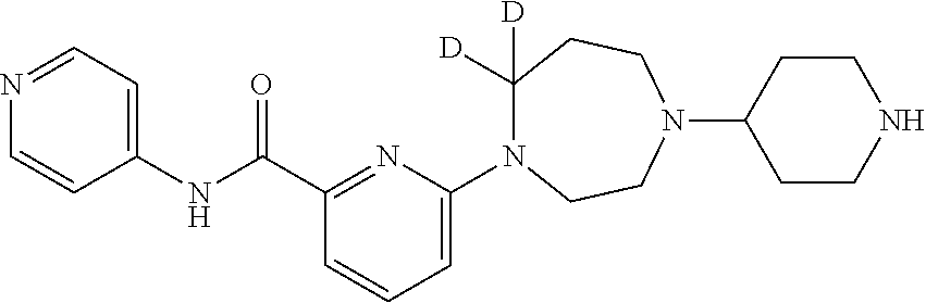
N1=CC=C(NC(C2=NC(N3C([D])([D])CCN(C4CCNCC4)CC3)=CC=C2)=O)C=C1
